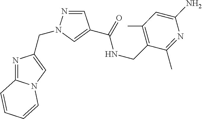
C12=NC(CN3N=CC(C(=O)NCC4=C(C)C=C(N)N=C4C)=C3)=CN1C=CC=C2
